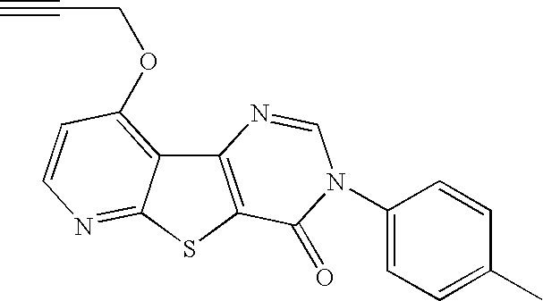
C12=C(SC3=NC=CC(OCC#C)=C13)C(=O)N(C1=CC=C(C)C=C1)C=N2
